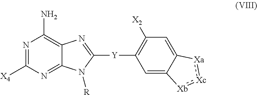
N1=C([X4])N=C2C(=C1N)N=C([Y]C1=C([X2])C=C3C(=C1)[Xb]:[Xc]:[Xa]3)N2[R]
